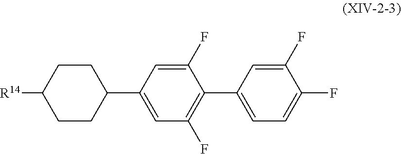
FC1=CC=C(C2=C(F)C=C(C3CCC([R14])CC3)C=C2F)C=C1F
